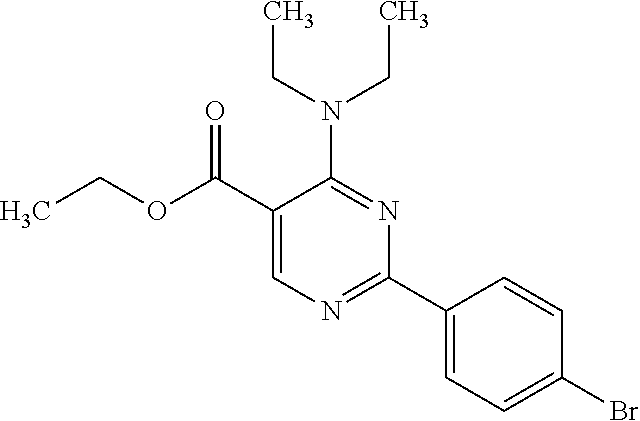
CCOC(C1=CN=C(C2=CC=C(Br)C=C2)N=C1N(CC)CC)=O
